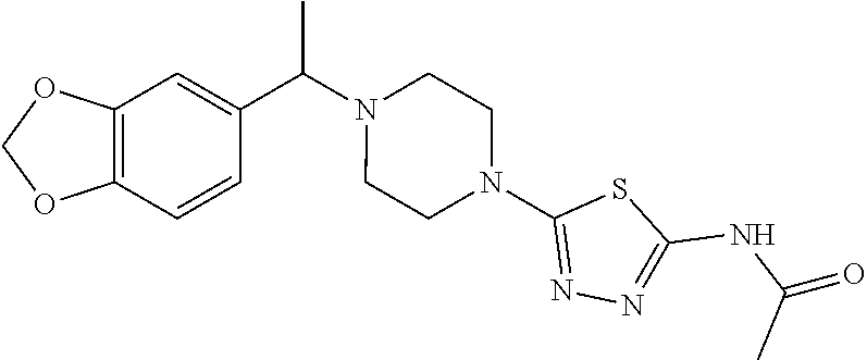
C12=C(C=CC(C(N3CCN(C4=NN=C(NC(=O)C)S4)CC3)C)=C1)OCO2
